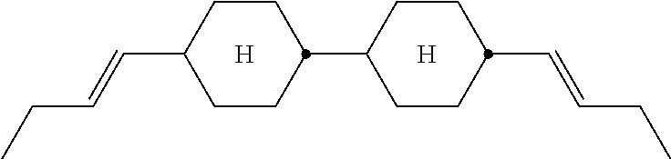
C1(C=CCC)CCC(C2CCC(C=CCC)CC2)CC1.[H].[H]
